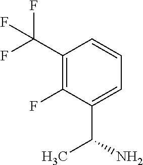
C1(C(F)(F)F)=C(F)C(C(N)C)=CC=C1
